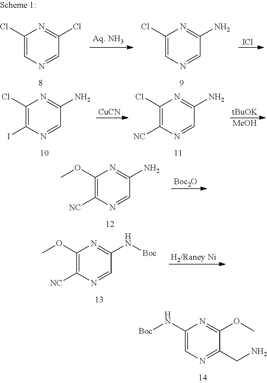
C1(Cl)=CN=CC(Cl)=N1.C1(Cl)=CN=CC(N)=N1.[ICl].C1(N[Boc])=CN=C(CN)C(OC)=N1.C1(Cl)=C(I)N=CC(N)=N1.[CuCN].C1(Cl)=C([NC])N=CC(N)=N1.[tBuOK].[MeOH].[Boc2O].C1(OC)=C([NC])N=CC(N)=N1.[H2/Raney Ni].C1(OC)=C([NC])N=CC(N[Boc])=N1
